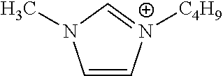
C1=C[N+]([C4H9])=CN1C
